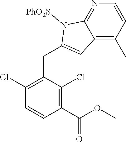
C1(Cl)=C(CC2=CC3=C(C)C=CN=C3N2[PhO2S])C(Cl)=C(C(OC)=O)C=C1
